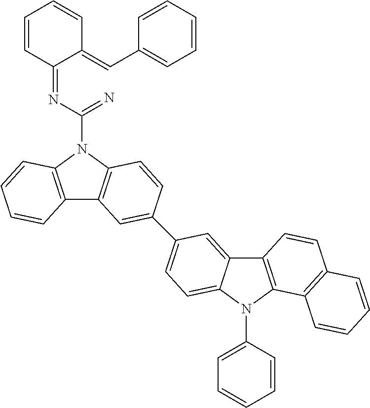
C1(=NC(=N)N2C3=C(C4=C2C=CC(C2=CC=C5C(=C2)C2=C(N5C5=CC=CC=C5)C5=C(C=C2)C=CC=C5)=C4)C=CC=C3)C(=CC2=CC=CC=C2)C=CC=C1
